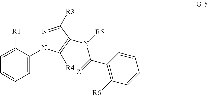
C1=C([R1])C(N2N=C([R3])C(N([R5])C(=[Z])C3=C([R6])C=CC=C3)=C2[R4])=CC=C1
